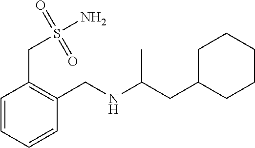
C1=CC=CC(CNC(CC2CCCCC2)C)=C1CS(N)(=O)=O
